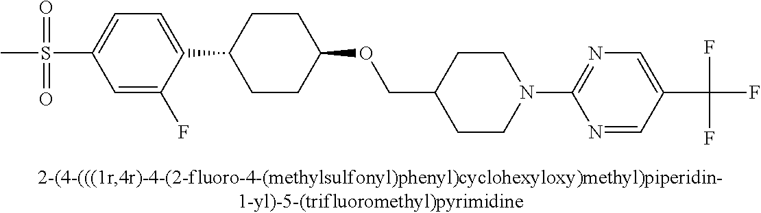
C1(S(=O)(=O)C)=CC=C(C2CCC(OCC3CCN(C4=NC=C(C(F)(F)F)C=N4)CC3)CC2)C(F)=C1
